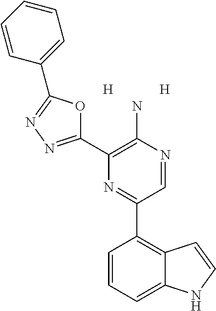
C1(C2=C(N)N=CC(C3=C4C(=CC=C3)NC=C4)=N2)=NN=C(C2=CC=CC=C2)O1.[H].[H]
